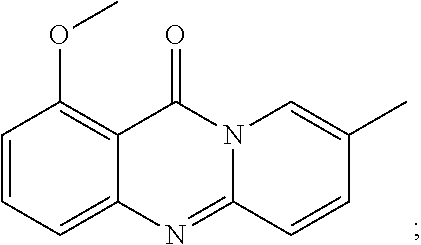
C1=CC=C2C(=C1OC)C(=O)N1C(=N2)C=CC(C)=C1
